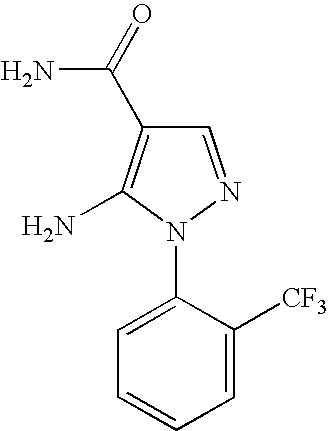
C1=NN(C2=CC=CC=C2[CF3])C(N)=C1C(=O)N
